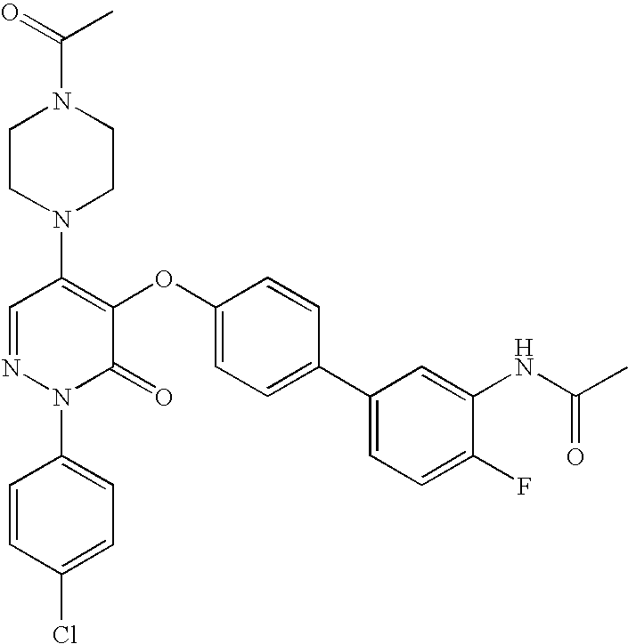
N1(C2=C(OC3=CC=C(C4=CC=C(F)C(NC(C)=O)=C4)C=C3)C(=O)N(C3=CC=C(Cl)C=C3)N=C2)CCN(C(C)=O)CC1
